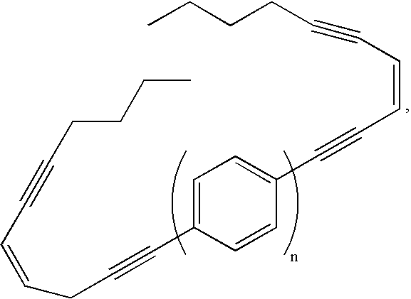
C1(C#CC=CC#CCCCC)=CC=C(C#CCC=CC#CCCCC)C=C1
